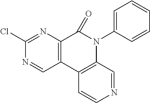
C12=C(C3=C(N(C4=CC=CC=C4)C1=O)C=NC=C3)C=NC(Cl)=N2
